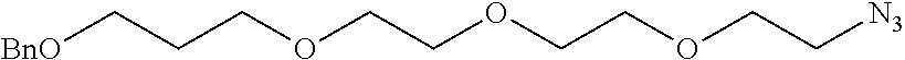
[BnO]CCCOCCOCCOCC[N3]
